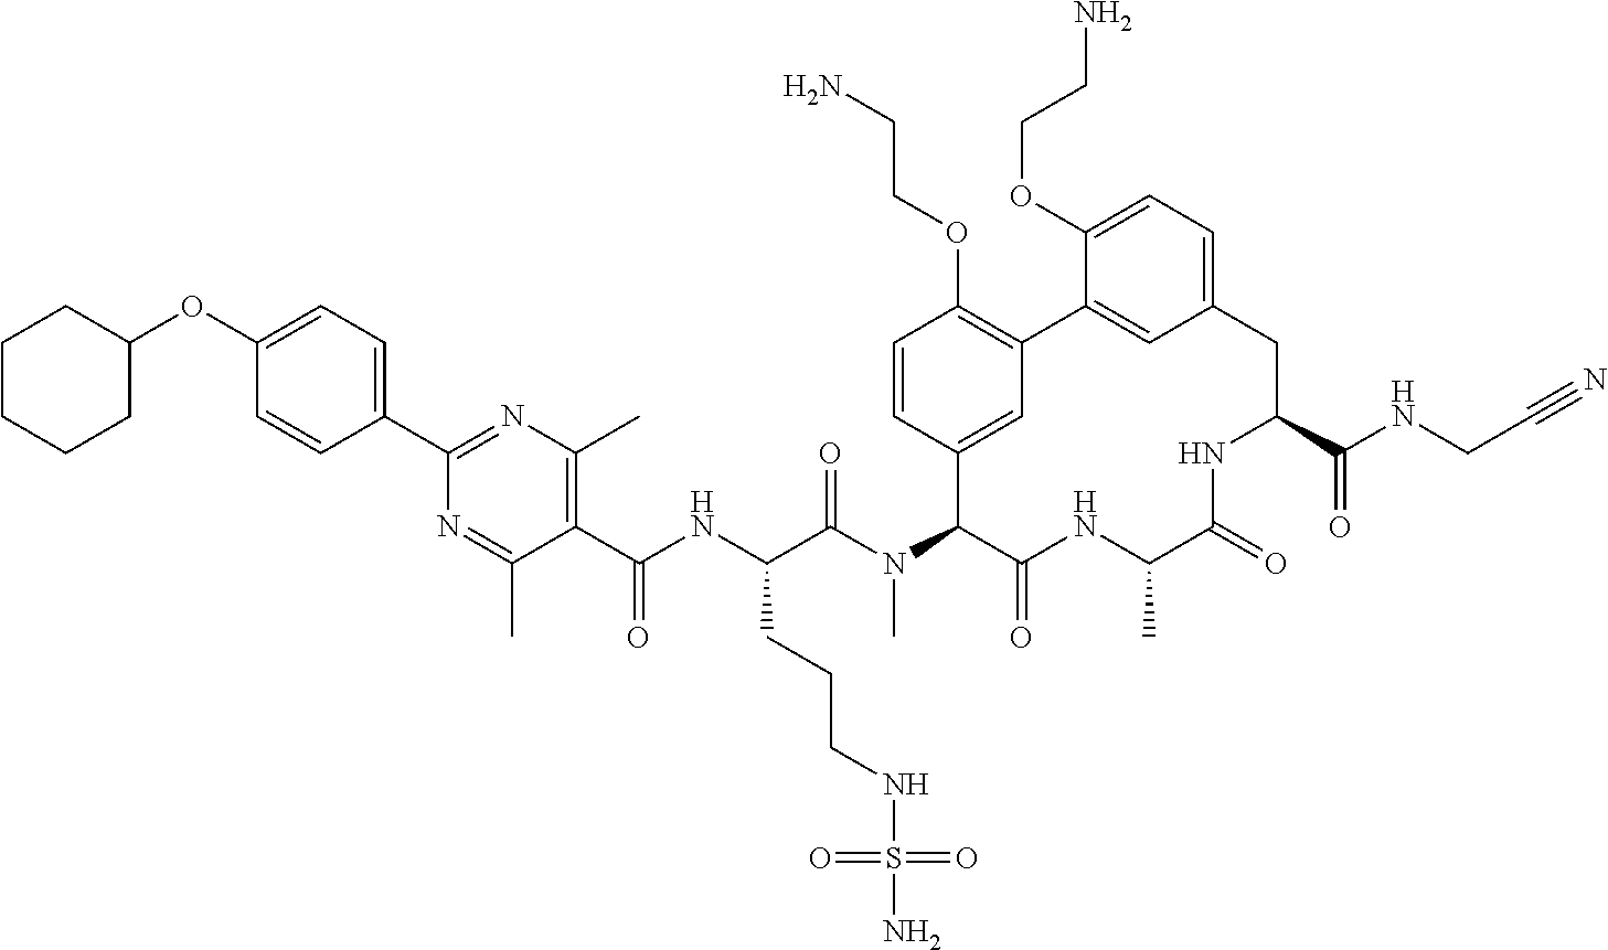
C1(OC2=CC=C(C3=NC(C)=C(C(=O)NC(CCCNS(N)(=O)=O)C(=O)N(C)C4C5=CC(=C(OCCN)C=C5)C5=CC(=CC=C5OCCN)CC(C(=O)NCC#N)NC(=O)C(C)NC4=O)C(C)=N3)C=C2)CCCCC1
